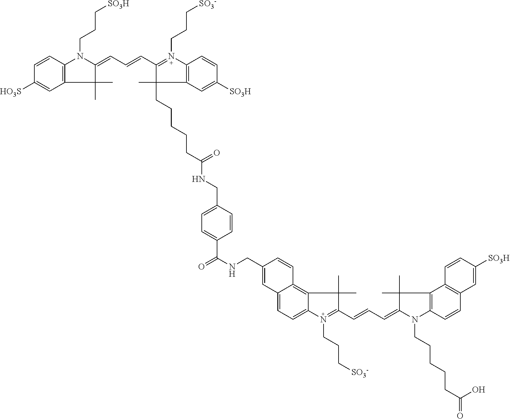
O=C(NCC1=CC2=CC=C3C(=C2C=C1)C(C)(C)C(C=CC=C1C(C)(C)C2=C(N1CCCCCC(O)=O)C=CC1=C2C=CC([SO3H])=C1)=N3CCC[SO3-])C1=CC=C(CNC(CCCCCC2(C)C(C=CC=C3N(CCC[SO3H])C4=C(C3(C)C)C=C([HO3S])C=C4)=N(CCC[SO3-])C3=C2C=C([SO3H])C=C3)=O)C=C1
